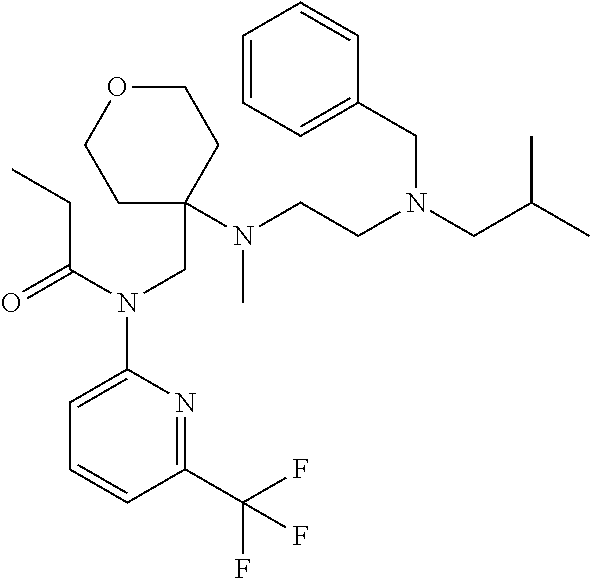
C(N(CC1(N(CCN(CC(C)C)CC2=CC=CC=C2)C)CCOCC1)C1=CC=CC(C(F)(F)F)=N1)(=O)CC
